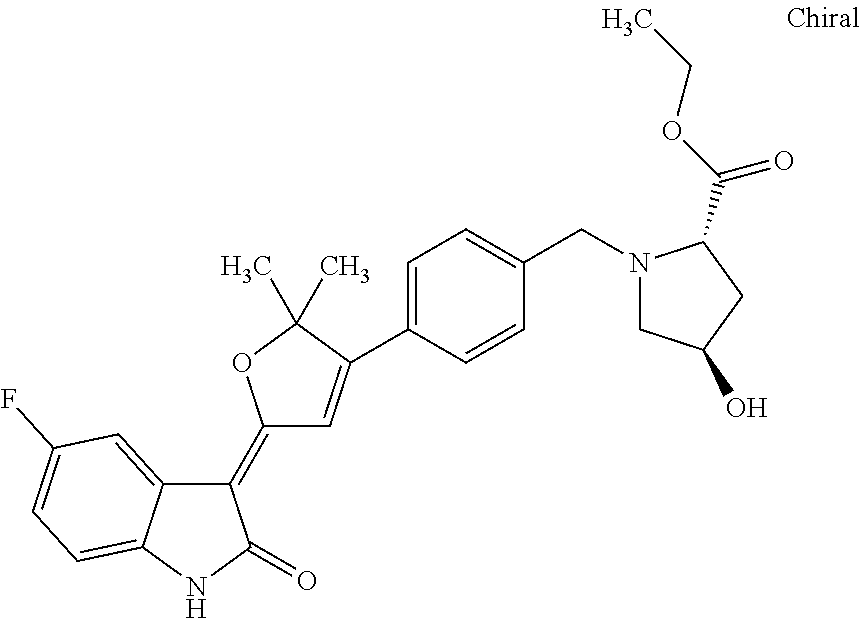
C1(=C2C=C(C3=CC=C(CN4CC(O)CC4C(=O)OCC)C=C3)C(C)(C)O2)C2=CC(F)=CC=C2NC1=O
